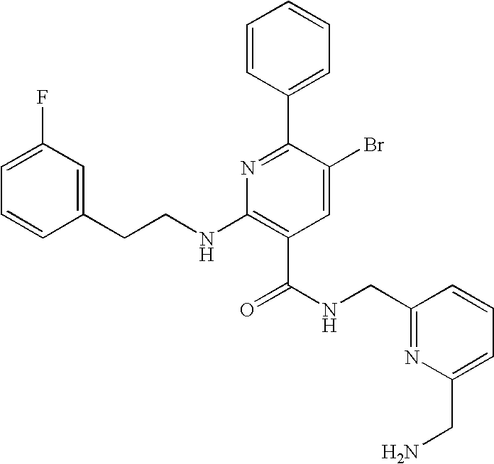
C1=CC(CCNC2=C(C(=O)NCC3=NC(CN)=CC=C3)C=C(Br)C(C3=CC=CC=C3)=N2)=CC(F)=C1
